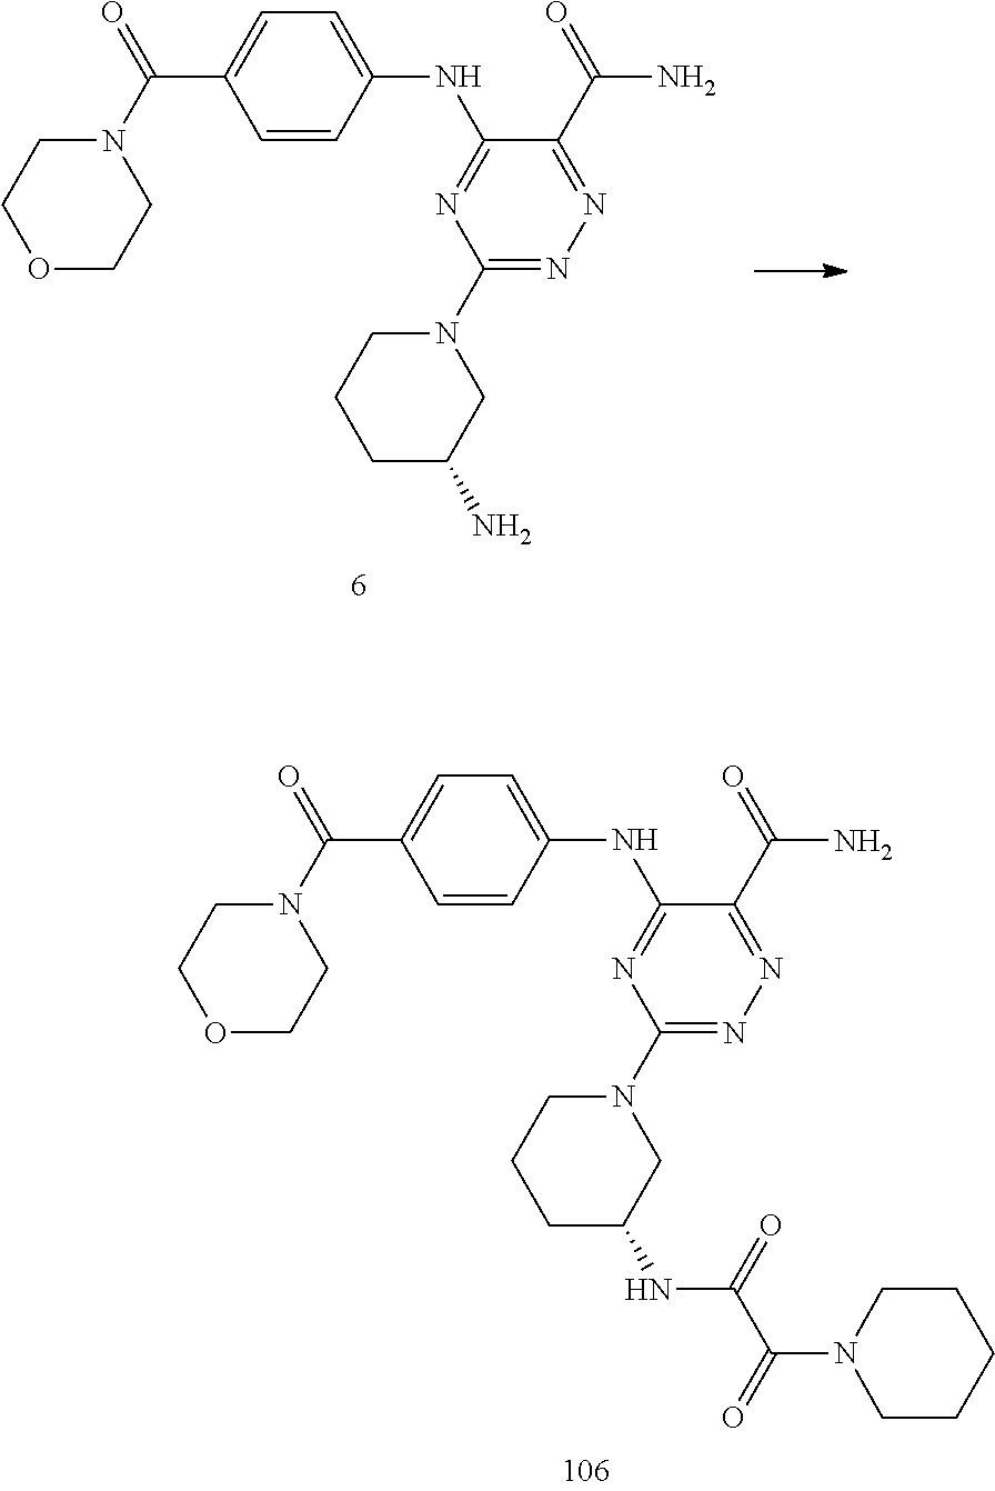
N(C1=NC(N2CCCC(N)C2)=NN=C1C(=O)N)C1=CC=C(C(N2CCOCC2)=O)C=C1.N(C1=NC(N2CCCC(NC(C(N3CCCCC3)=O)=O)C2)=NN=C1C(=O)N)C1=CC=C(C(N2CCOCC2)=O)C=C1
